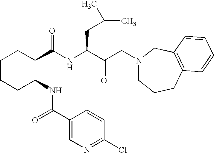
C1CCC(NC(C2=CN=C(Cl)C=C2)=O)C(C(NC(C(=O)CN2CCCC3=C(C2)C=CC=C3)CC(C)C)=O)C1
